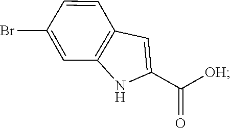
C1=C(C(=O)[OH])NC2=C1C=CC(Br)=C2
